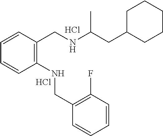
C1=CC(CNC(CC2CCCCC2)C)=C(NCC2=C(F)C=CC=C2)C=C1.Cl.Cl
